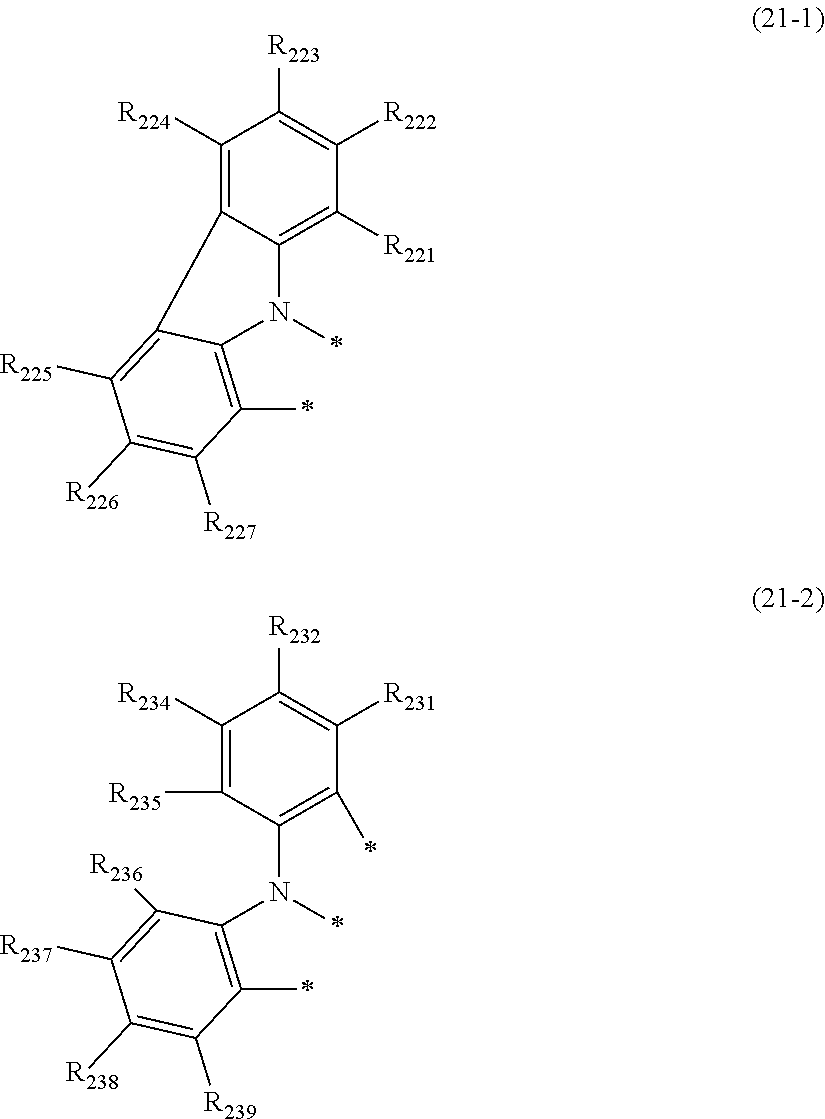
C1([R224])=C2C(=C([R221])C([R222])=C1[R223])N(*)C1=C(*)C([R227])=C([R226])C([R225])=C21.C1([R234])=C([R235])C(N(*)C2=C(*)C([R239])=C([R238])C([R237])=C2[R236])=C(*)C([R231])=C1[R232]
